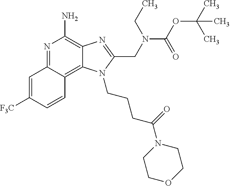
C1=C([F3C])C=CC2=C3C(=C(N)N=C12)N=C(CN(C(OC(C)(C)C)=O)CC)N3CCCC(N1CCOCC1)=O
